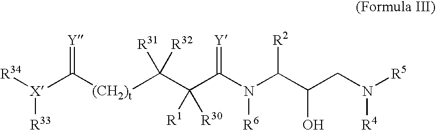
[(CH2)t](C(C(C(N(C(C(CN([R4])[R5])O)[R2])[R6])=[Y])([R1])[R30])([R31])[R32])C([X]([R34])[R33])=[Y]
